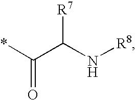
*C(C(N[R8])[R7])=O
